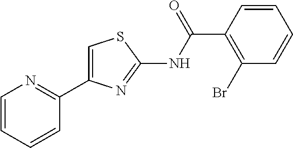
C1=CC=CC(C2=CSC(NC(=O)C3=C(Br)C=CC=C3)=N2)=N1
